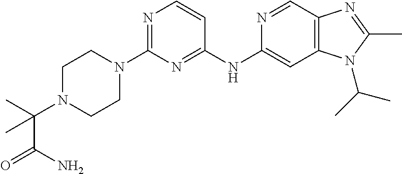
C1N(C2=NC=CC(NC3=CC4=C(C=N3)N=C(C)N4C(C)C)=N2)CCN(C(C)(C)C(=O)N)C1
